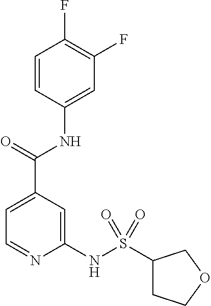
C1=CC(NC(C2=CC=NC(NS(C3CCOC3)(=O)=O)=C2)=O)=CC(F)=C1F
